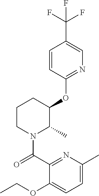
O=C(N1C(C)C(OC2=NC=C(C(F)(F)F)C=C2)CCC1)C1=NC(C)=CC=C1OCC
